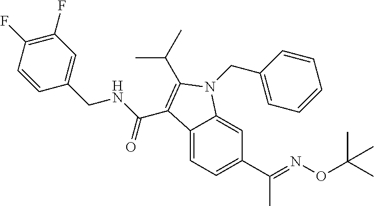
C12=CC=C(C(=NOC(C)(C)C)C)C=C1N(CC1=CC=CC=C1)C(C(C)C)=C2C(NCC1=CC(F)=C(F)C=C1)=O
